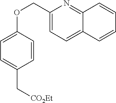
C1=CC(OCC2=CC=C3C(=N2)C=CC=C3)=CC=C1C[CO2Et]
